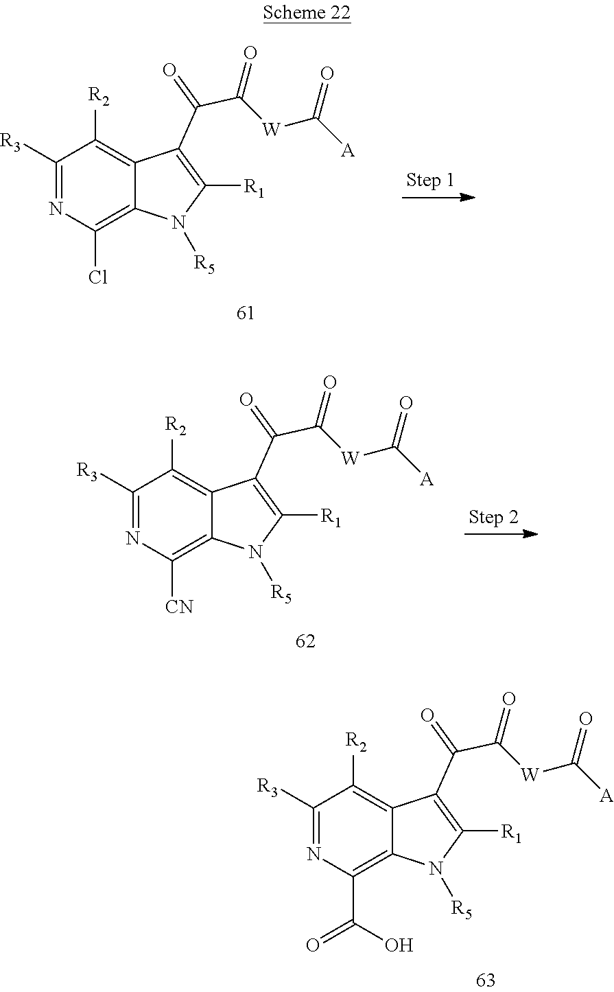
C1([R3])=NC(Cl)=C2C(=C1[R2])C(C(C([W]C([A])=O)=O)=O)=C([R1])N2[R5].C1([R3])=NC([CN])=C2C(=C1[R2])C(C(C([W]C([A])=O)=O)=O)=C([R1])N2[R5].C1([R3])=NC(C(O)=O)=C2C(=C1[R2])C(C(C([W]C([A])=O)=O)=O)=C([R1])N2[R5]
